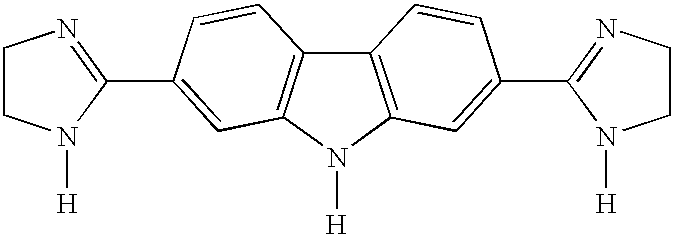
C1CN([H])C(C2=CC3=C(C4=C(N3[H])C=C(C3=NCCN3[H])C=C4)C=C2)=N1
